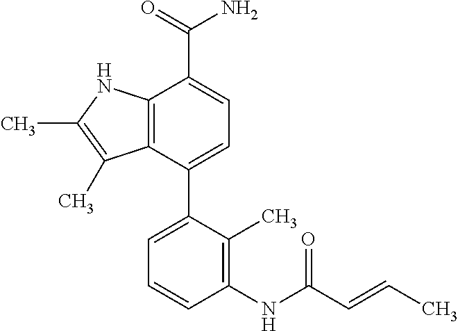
C12=C(C(C3=CC=CC(NC(C=CC)=O)=C3C)=CC=C1C(=O)N)C(C)=C(C)N2
